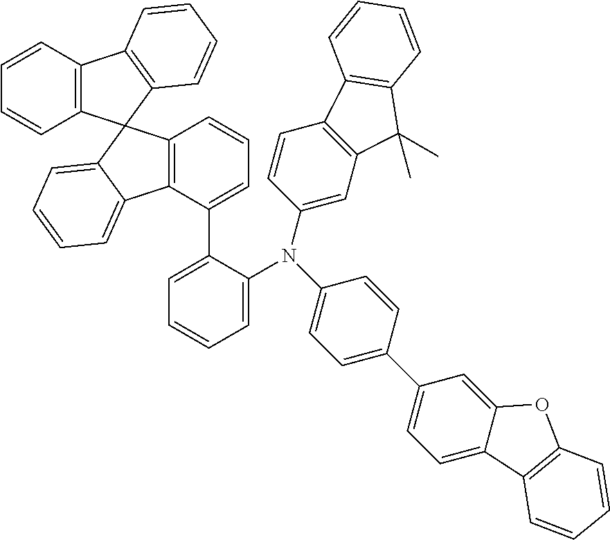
C12=C(C=CC=C1C1=CC=CC=C1N(C1=CC3=C(C=C1)C1=C(C3(C)C)C=CC=C1)C1=CC=C(C3=CC=C4C(=C3)OC3=C4C=CC=C3)C=C1)C1(C3=CC=CC=C23)C2=C(C3=C1C=CC=C3)C=CC=C2
